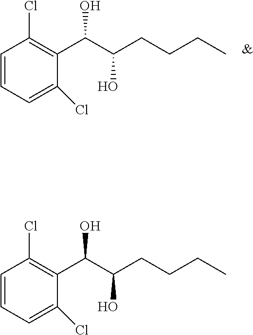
C1=CC=C(Cl)C(C(O)C(O)CCCC)=C1Cl.C1=CC=C(Cl)C(C(O)C(O)CCCC)=C1Cl
